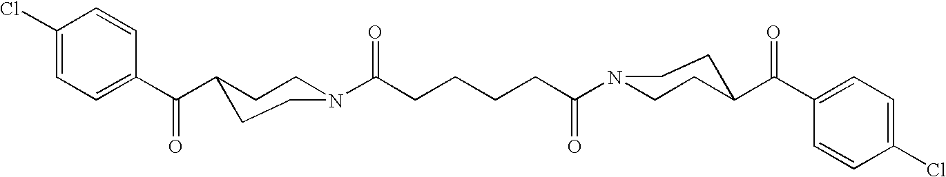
C1(C(C2CCN(C(CCCCC(N3CCC(C(C4=CC=C(Cl)C=C4)=O)CC3)=O)=O)CC2)=O)=CC=C(Cl)C=C1
